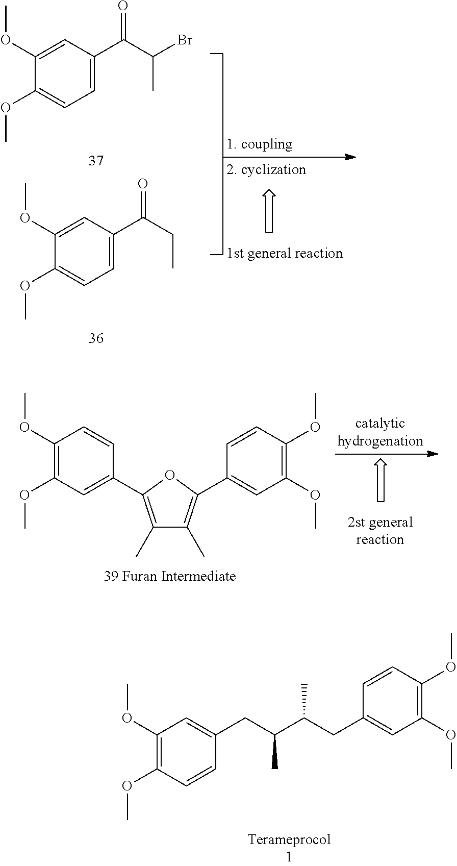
C1=C(CC(C(CC2=CC(OC)=C(OC)C=C2)C)C)C=CC(OC)=C1OC.C1=C(C(C(Br)C)=O)C=C(OC)C(OC)=C1.C1=C(C(CC)=O)C=C(OC)C(OC)=C1.C1(C)=C(C2=CC(OC)=C(OC)C=C2)OC(C2=CC(OC)=C(OC)C=C2)=C1C
